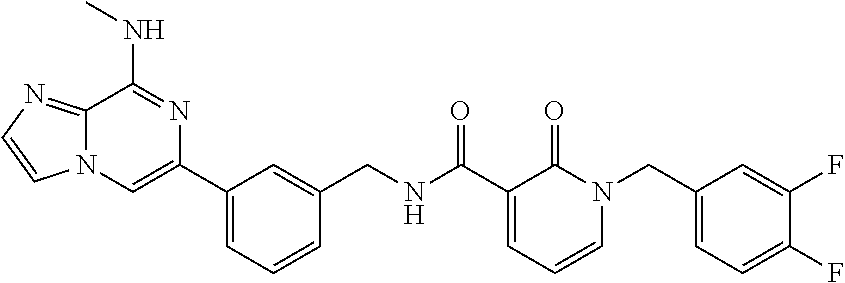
C1(CNC(C2=CC=CN(CC3=CC=C(F)C(F)=C3)C2=O)=O)=CC(C2=CN3C(=NC=C3)C(NC)=N2)=CC=C1
